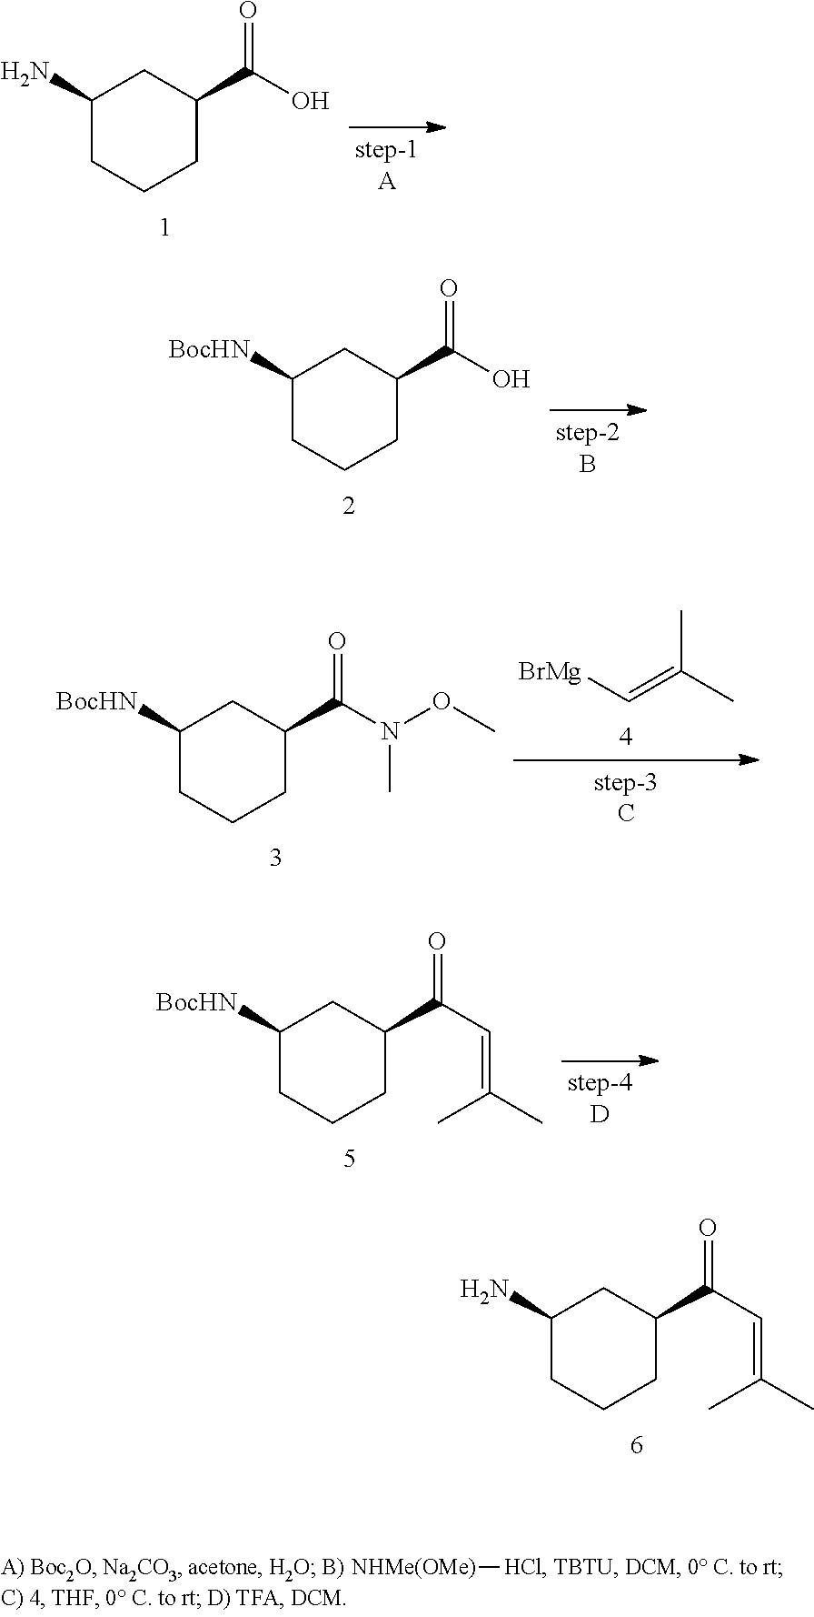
C1(N)CCCC(C(=O)O)C1.C1([BocHN])CCCC(C(=O)O)C1.CC(=C[BrMg])C.C1([BocHN])CCCC(C(=O)N(C)OC)C1.C1([BocHN])CCCC(C(=O)C=C(C)C)C1.C1(N)CCCC(C(=O)C=C(C)C)C1.[NHMe(OMe)][HCl]
